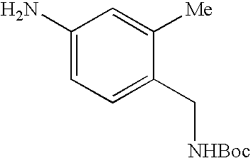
C1(N)=CC=C(C[NHBoc])C([Me])=C1
